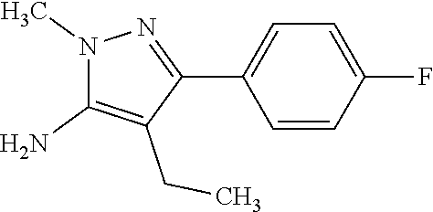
N1(C)C(N)=C(CC)C(C2=CC=C(F)C=C2)=N1
